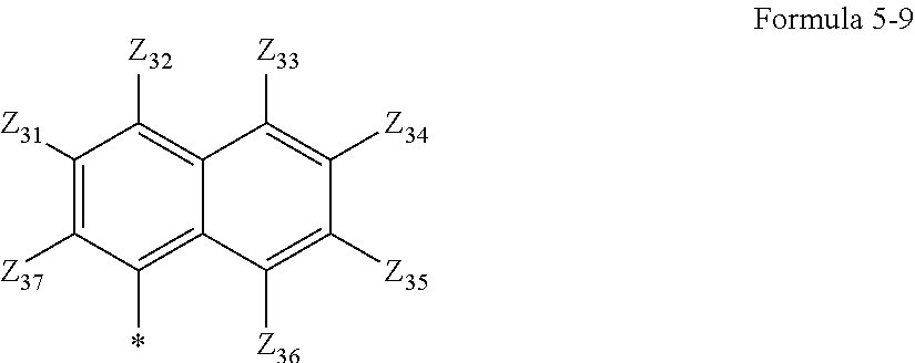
C1([Z31])=C([Z37])C(*)=C2C(=C1[Z32])C([Z33])=C([Z34])C([Z35])=C2[Z36]
